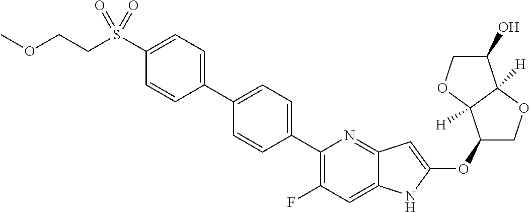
C1(OC2=CC3=NC(C4=CC=C(C5=CC=C(S(CCOC)(=O)=O)C=C5)C=C4)=C(F)C=C3N2)COC2([H])C1([H])OCC2O
